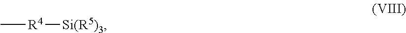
C[R4][Si(R5)3]
